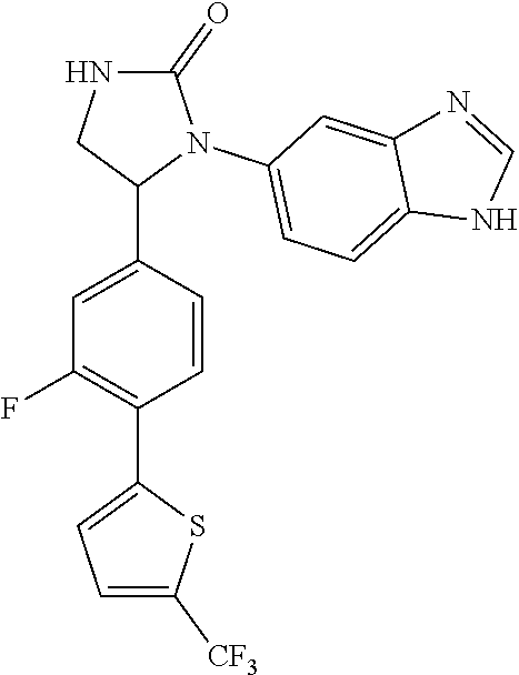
C1=C(C2N(C3=CC=C4C(=C3)N=CN4)C(=O)NC2)C=CC(C2=CC=C([CF3])S2)=C1F
